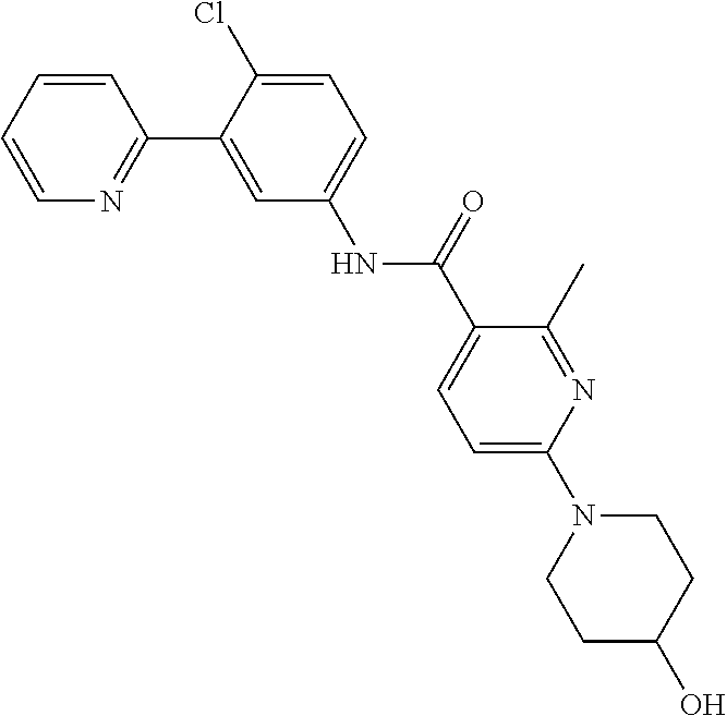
C1C(O)CCN(C2=CC=C(C(NC3=CC=C(Cl)C(C4=NC=CC=C4)=C3)=O)C(C)=N2)C1
